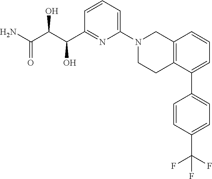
C1=CC=C(N2CCC3=C(C2)C=CC=C3C2=CC=C(C(F)(F)F)C=C2)N=C1C(C(C(N)=O)O)O
